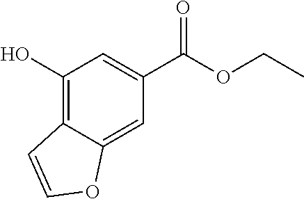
C1(O)=C2C(=CC(C(OCC)=O)=C1)OC=C2
